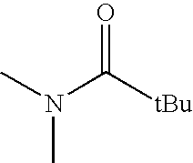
CN(C)C([tBu])=O
